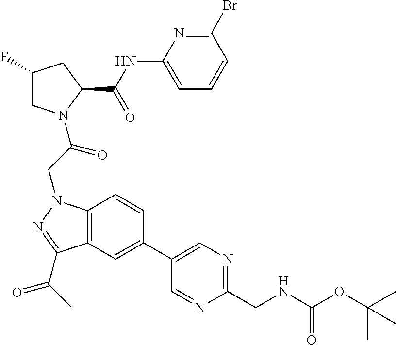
BrC1=NC(NC(C2CC(F)CN2C(CN2C3=C(C(C(C)=O)=N2)C=C(C2=CN=C(CNC(OC(C)(C)C)=O)N=C2)C=C3)=O)=O)=CC=C1
